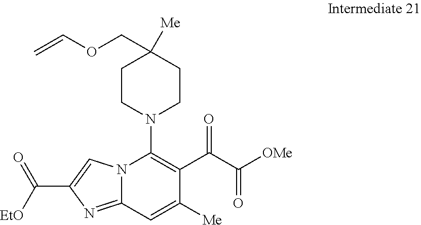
N12C(=NC(C([EtO])=O)=C1)C=C([Me])C(C(C([OMe])=O)=O)=C2N1CCC([Me])(COC=C)CC1
